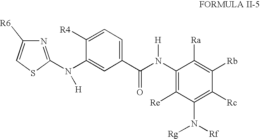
N1=C(N(C2=CC(C(N(C3=C([Re])C(N([Rf])[Rg])=C([Rc])C([Rb])=C3[Ra])[H])=O)=CC=C2[R4])[H])SC=C1[R6]
